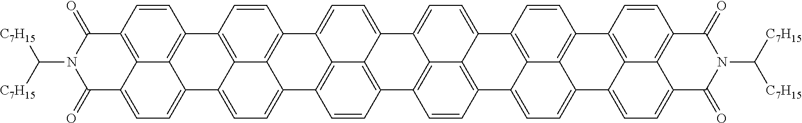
C1=CC2=C3C4=C1C1=C5C(=CC=C6C5=C(C=C1)C(=O)N(C([C7H15])[C7H15])C6=O)C4=CC=C3C1=C3C2=CC=C2C3=C(C=C1)C1=C3C2=CC=C2C3=C(C=C1)C1=CC=C3C4=C(C=CC2=C41)C1=C2C4=C(C=C1)C(=O)N(C([C7H15])[C7H15])C(=O)C4=CC=C23
